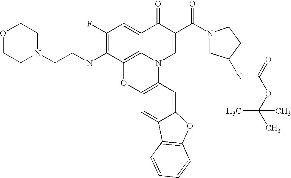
C1(F)=C(NCCN2CCOCC2)C2=C3C(=C1)C(=O)C(C(N1CC(NC(OC(C)(C)C)=O)CC1)=O)=CN3C1=C(O2)C=C2C(=C1)OC1=C2C=CC=C1
